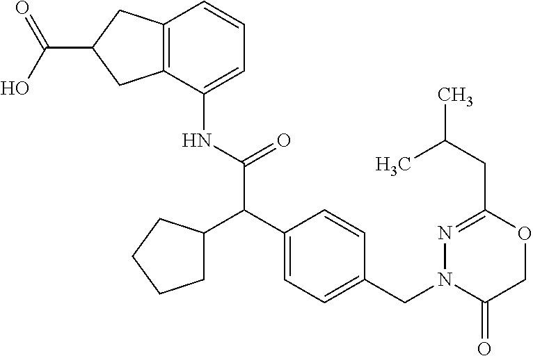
C1(NC(C(C2=CC=C(CN3C(=O)COC(CC(C)C)=N3)C=C2)C2CCCC2)=O)=CC=CC2=C1CC(C(O)=O)C2
